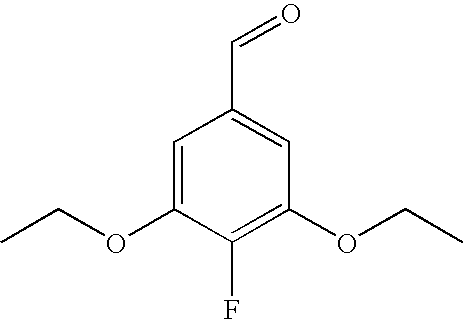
C1=C(OCC)C(F)=C(OCC)C=C1C=O
